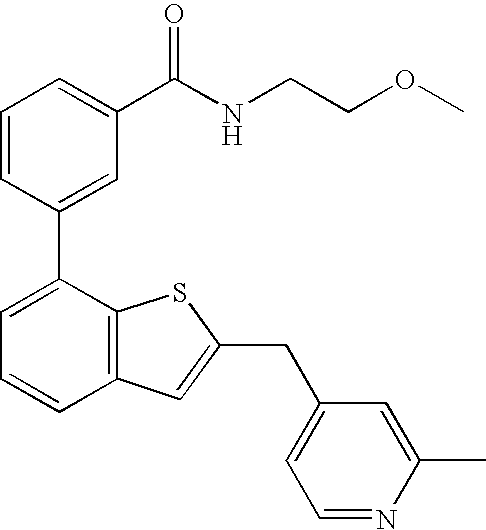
C1=CC(C2=CC=CC3=C2SC(CC2=CC=NC(C)=C2)=C3)=CC(C(NCCOC)=O)=C1
